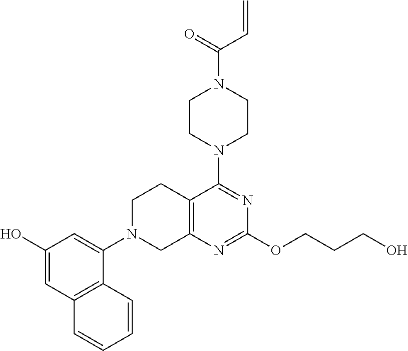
C1(O)=CC2=C(C(N3CC4=C(CC3)C(N3CCN(C(C=C)=O)CC3)=NC(OCCCO)=N4)=C1)C=CC=C2
